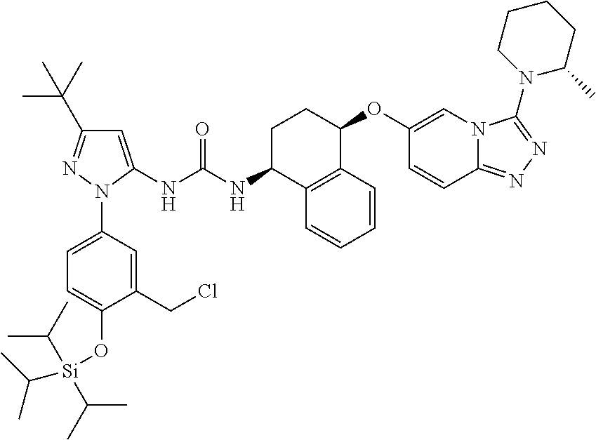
C1(CCl)=CC(N2C(NC(NC3C4=C(C(OC5=CN6C(=NN=C6N6C(C)CCCC6)C=C5)CC3)C=CC=C4)=O)=CC(C(C)(C)C)=N2)=CC=C1O[Si](C(C)C)(C(C)C)C(C)C
